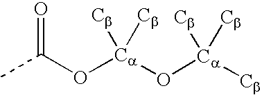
CC(O[Ca](O[Ca]([Cb])([Cb])[Cb])([Cb])[Cb])=O
